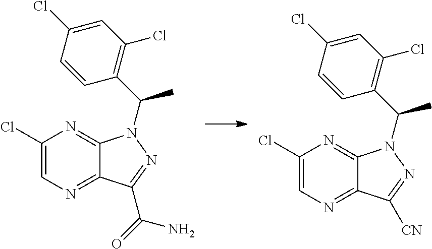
C1(Cl)=CN=C2C(=N1)N(C(C1=C(Cl)C=C(Cl)C=C1)C)N=C2C(=O)N.C1(Cl)=CN=C2C(=N1)N(C(C1=C(Cl)C=C(Cl)C=C1)C)N=C2[CN]
